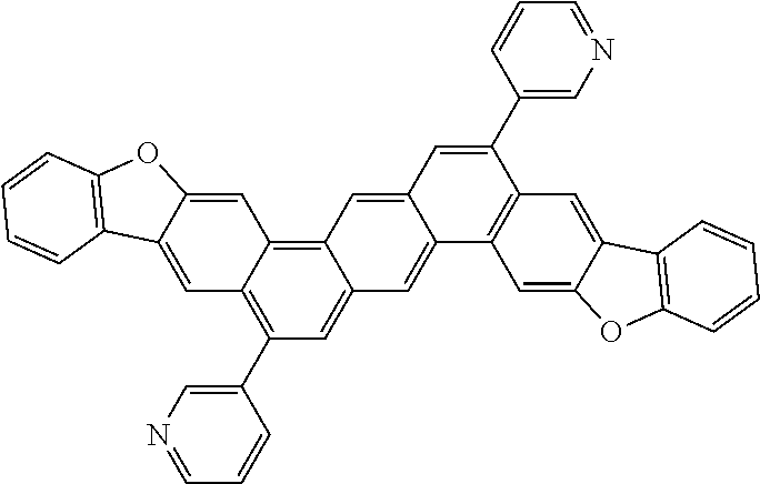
C12=CC3=C4C(=CC(C5=CN=CC=C5)=C3C=C1C1=C(O2)C=CC=C1)C=C1C(=C4)C=C(C2=CN=CC=C2)C2=C1C=C1C(=C2)C2=C(O1)C=CC=C2
